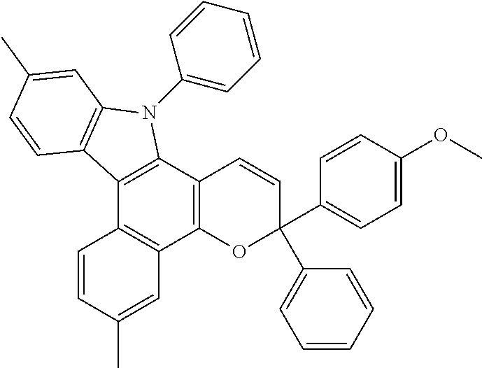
C12=C(C3=C(C4=C1C=CC(C)=C4)OC(C1=CC=C(OC)C=C1)(C1=CC=CC=C1)C=C3)N(C1=CC=CC=C1)C1=C2C=CC(C)=C1
